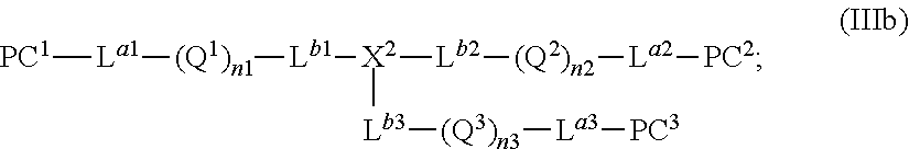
[PC1][La1][(Q1)n1][Lb1][X2]([Lb3][(Q3)n3][La3][PC3])[Lb2][(Q2)n2][La2][PC2]
